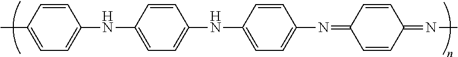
C1=CC(C)=CC=C1NC1=CC=C(NC2=CC=C(N=C3C=CC(=NC)C=C3)C=C2)C=C1
